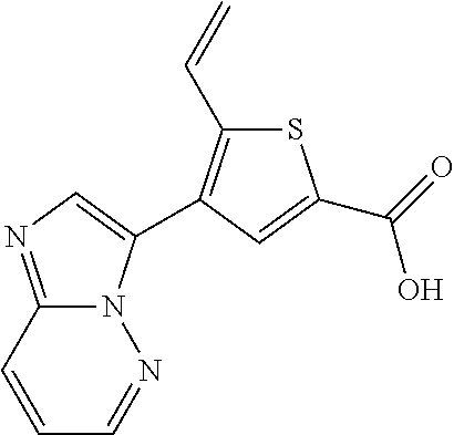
N12C(=NC=C1C1=C(C=C)SC(C(=O)O)=C1)C=CC=N2
